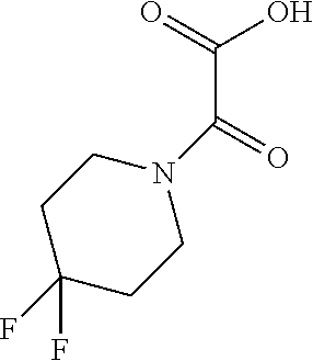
C1C(F)(F)CCN(C(=O)C(=O)O)C1
